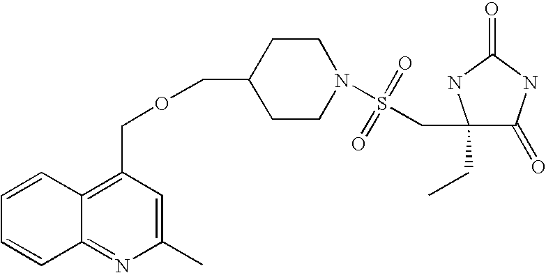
C1=CC2=C(COCC3CCN(S(=O)(=O)CC4(CC)C(=O)NC(=O)N4)CC3)C=C(C)N=C2C=C1
